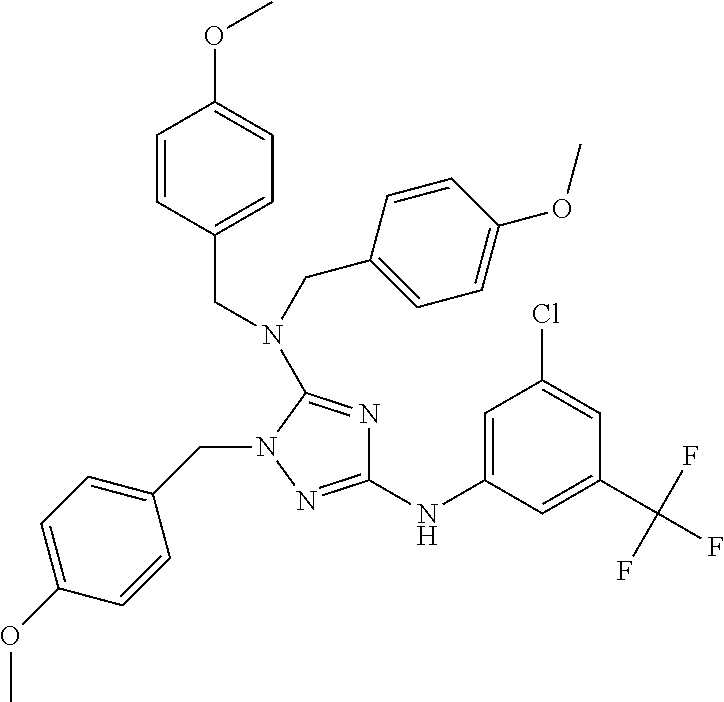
C1=C(NC2=NN(CC3=CC=C(OC)C=C3)C(N(CC3=CC=C(OC)C=C3)CC3=CC=C(OC)C=C3)=N2)C=C(C(F)(F)F)C=C1Cl
